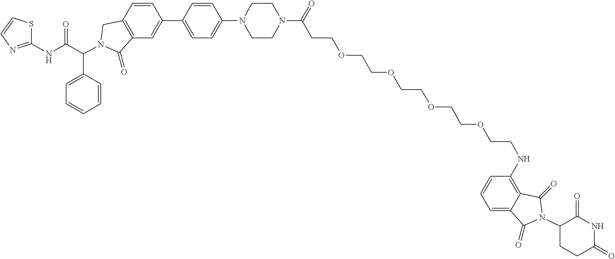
C1(C2=CC3=C(C=C2)CN(C(C2=CC=CC=C2)C(NC2=NC=CS2)=O)C3=O)=CC=C(N2CCN(C(CCOCCOCCOCCOCCNC3=C4C(=CC=C3)C(=O)N(C3CCC(=O)NC3=O)C4=O)=O)CC2)C=C1
